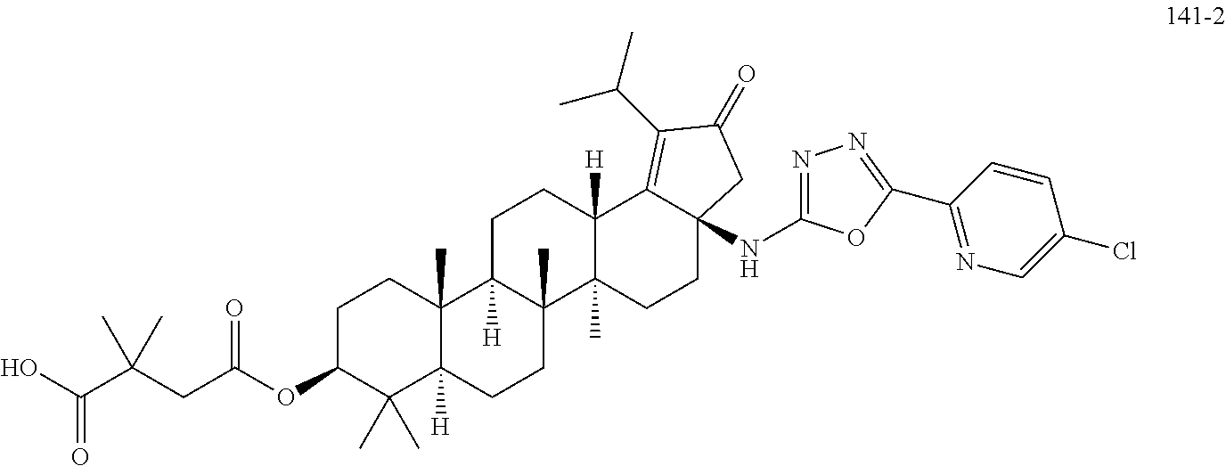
C1C(OC(CC(C(O)=O)(C)C)=O)C(C)(C)C2([H])C(C)(C1)C1([H])C(C)(CC2)C2(C)C([H])(CC1)C1=C(C(C)C)C(=O)CC1(NC1=NN=C(C3=NC=C(Cl)C=C3)O1)CC2
